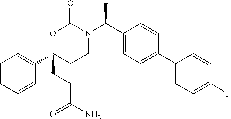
C1(C2=CC=CC=C2)(CCC(N)=O)CCN(C(C2=CC=C(C3=CC=C(F)C=C3)C=C2)C)C(=O)O1
